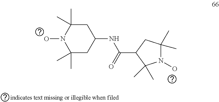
C1C(C)(C)N(O)C(C)(C)CC1NC(C1C(C)(C)N(O)C(C)(C)C1)=O
